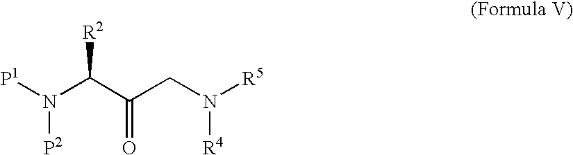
N([P2])(C(C(=O)CN([R4])[R5])[R2])[P1]
